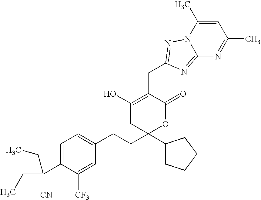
C1=C(C([CN])(CC)CC)C([CF3])=CC(CCC2(C3CCCC3)OC(=O)C(CC3=NN4C(C)=CC(C)=NC4=N3)=C(O)C2)=C1
